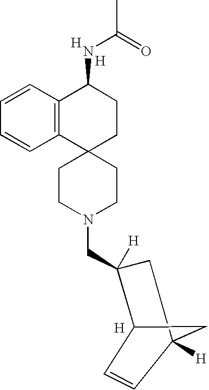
C1CN(CC2([H])CC3([H])CC2C=C3)CCC12CCC(NC(C)=O)C1=C2C=CC=C1.[H].[H].[H]
